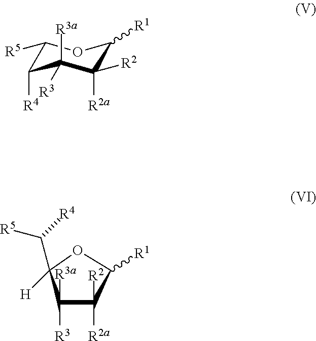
C1([R5])C([R4])C([R3])([R3a])C([R2])([R2a])C([R1])O1.C1([R3])([R3a])C([R2])([R2a])C([R1])OC1(C([R4])[R5])[H]
